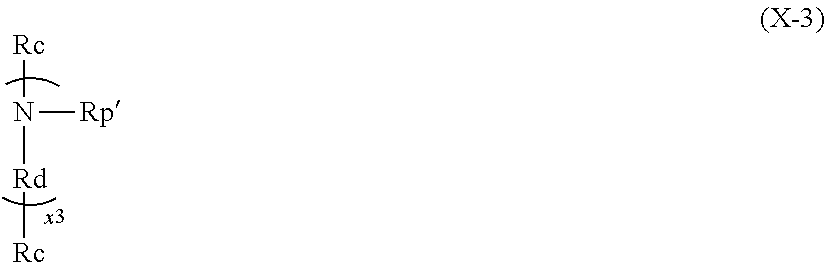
[Rc]N([Rp])[Rd][Rc]
